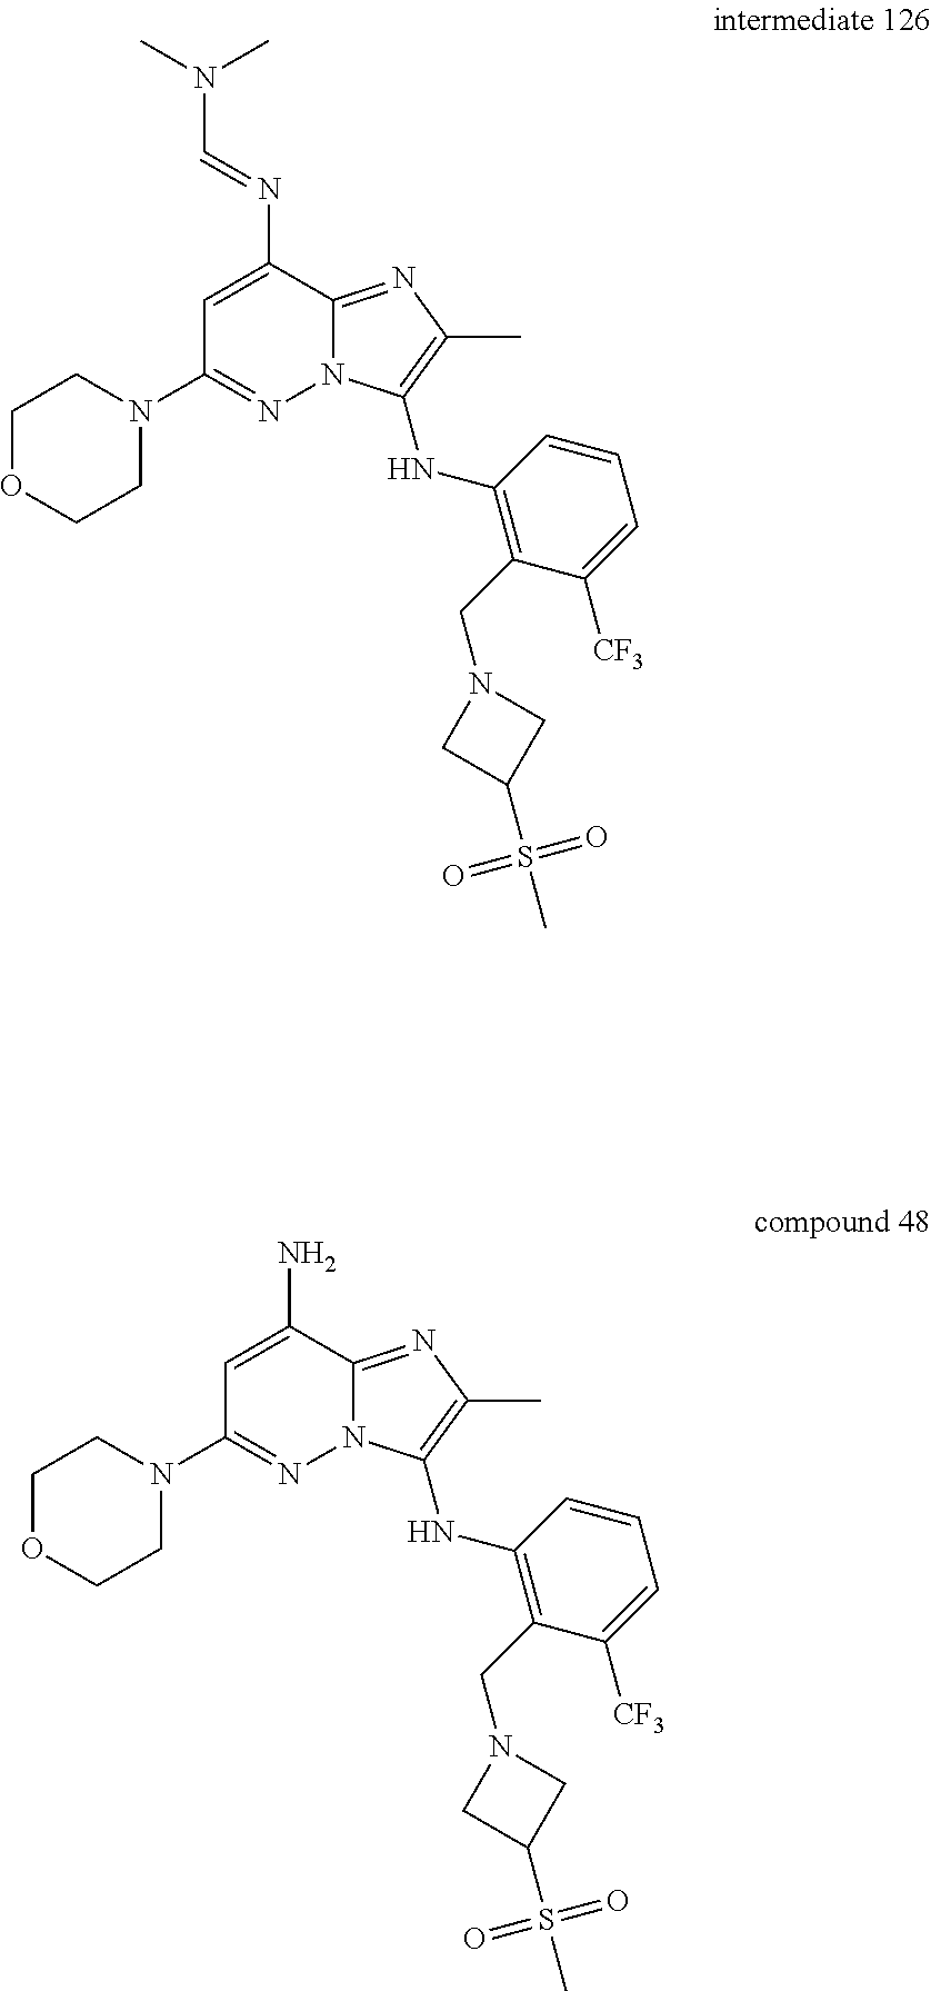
C1OCCN(C2=NN3C(=NC(C)=C3NC3=C(CN4CC(S(C)(=O)=O)C4)C([CF3])=CC=C3)C(N=CN(C)C)=C2)C1.C1OCCN(C2=NN3C(=NC(C)=C3NC3=C(CN4CC(S(C)(=O)=O)C4)C([CF3])=CC=C3)C(N)=C2)C1
